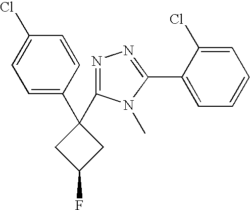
C1=CC(C2(C3=NN=C(C4=CC=CC=C4Cl)N3C)CC(F)C2)=CC=C1Cl
